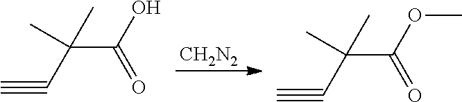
[CH2N2].C(C(OC)=O)(C#C)(C)C.C(C(O)=O)(C#C)(C)C
